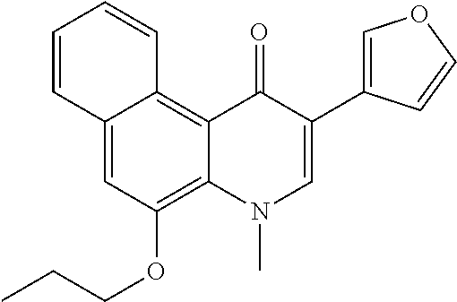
C1=CC2=CC(OCCC)=C3C(=C2C=C1)C(=O)C(C1=COC=C1)=CN3C
